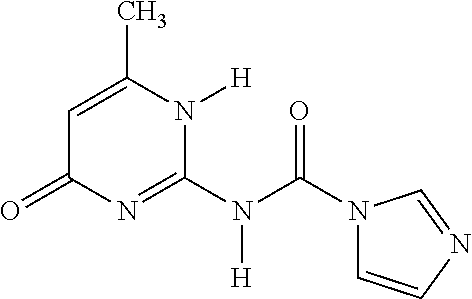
N1(C(N(C2=NC(=O)C=C(C)N2[H])[H])=O)C=CN=C1
